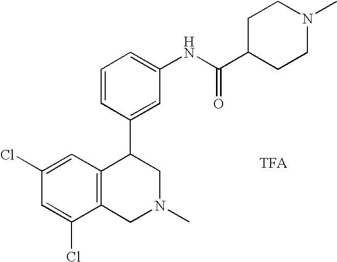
C1(Cl)=CC(Cl)=CC2=C1CN(C)CC2C1=CC(NC(=O)C2CCN(C)CC2)=CC=C1
